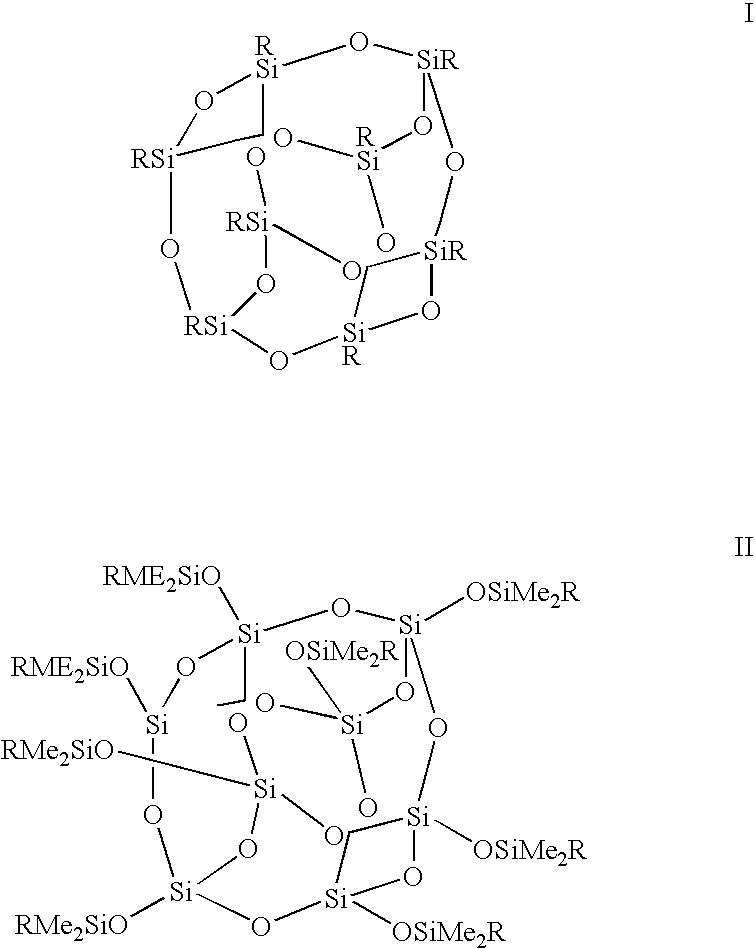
[RSi]12O[RSi](O[SiR](O[RSi](O)O)OC[SiR]3C[SiR](O3)O[RSi](O[RSi](O)O)O1)CC2.O1[Si](CC)([RME2SiO])O[Si](O[Si](O)(O)[OSiMe2R])([OSiMe2R])OC[Si]2([OSiMe2R])C[Si]([OSiMe2R])(O2)O[Si](O[Si](O)(O)[RMe2SiO])([RMe2SiO])O[Si]1[RME2SiO]
